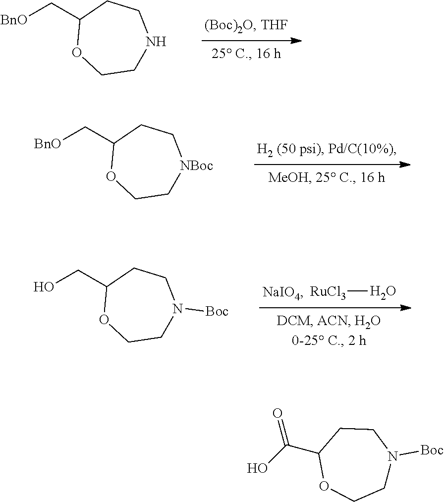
[BnO]CC1OCCNCC1.[BnO]CC1OCC[NBoc]CC1.[RuCl3]O.OCC1OCCN([Boc])CC1.OC(C1OCCN([Boc])CC1)=O
